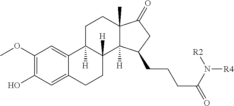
C1(OC)=C(O)C=C2C(=C1)C1([H])C([H])(CC2)C2([H])C(C)(CC1)C(=O)CC2CCCC(N([R4])[R2])=O
